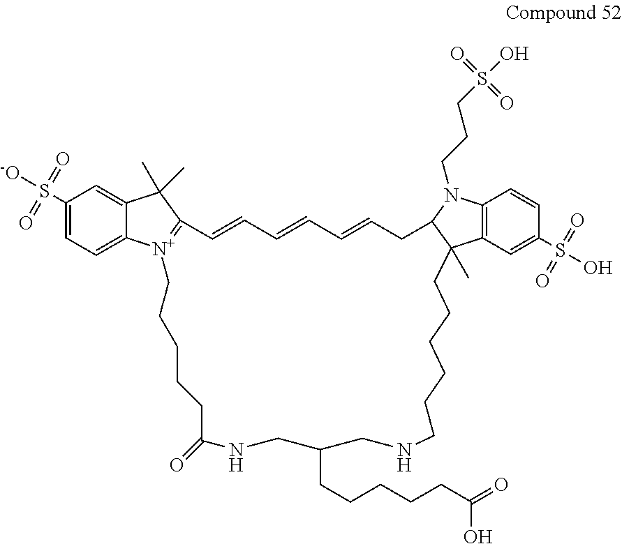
C1=C(S([-O])(=O)=O)C=C2C(=C1)[N+]1=C(C2(C)C)C=CC=CC=CCC2N(CCCS(O)(=O)=O)C3=C(C=C(S(O)(=O)=O)C=C3)C2(C)CCCCCCNCC(CCCCCC(=O)O)CNC(=O)CCCCC1
